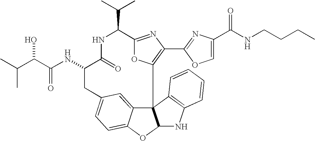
C123C4=CC(=CC=C4OC1NC1=C2C=CC=C1)CC(NC(=O)C(O)C(C)C)C(=O)NC(C(C)C)C1=NC(C2=NC(C(NCCCC)=O)=CO2)=C3O1
